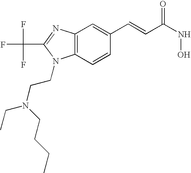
C12=C(C=CC(C=CC(=O)NO)=C1)N(CCN(CC)CCCC)C(C(F)(F)F)=N2
